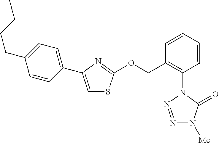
N1=NN(C2=C(COC3=NC(C4=CC=C(CCCC)C=C4)=CS3)C=CC=C2)C(=O)N1[Me]
